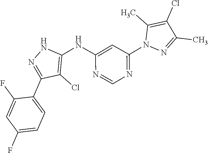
C1(C2=CC=C(F)C=C2F)=NNC(NC2=CC(N3C(C)=C(Cl)C(C)=N3)=NC=N2)=C1Cl
